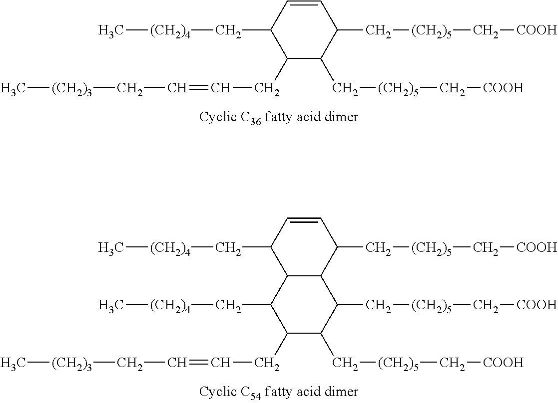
C1(CC=CC[(CH2)3]C)C(C[(CH2)5]C[COOH])C(C[(CH2)5]C[COOH])C=CC1C[(CH2)4]C.C1(CC=CC[(CH2)3]C)C(C[(CH2)5]C[COOH])C(C[(CH2)5]C[COOH])C2C(C1C[(CH2)4]C)C(C[(CH2)4]C)C=CC2C[(CH2)5]C[COOH]
